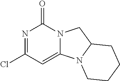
N1=C(Cl)C=C2N(C1=O)CC1N2CCCC1
